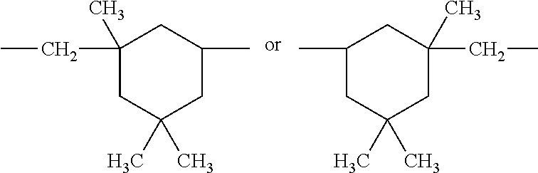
C1(CC)(C)CC(C)(C)CC(C)C1.C1(CC)(C)CC(C)(C)CC(C)C1
